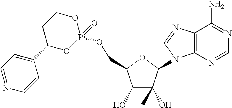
C1(O)C(O)(C)C(N2C3=C(N=C2)C(N)=NC=N3)OC1COP1(=O)OCCC(C2=CC=NC=C2)O1
